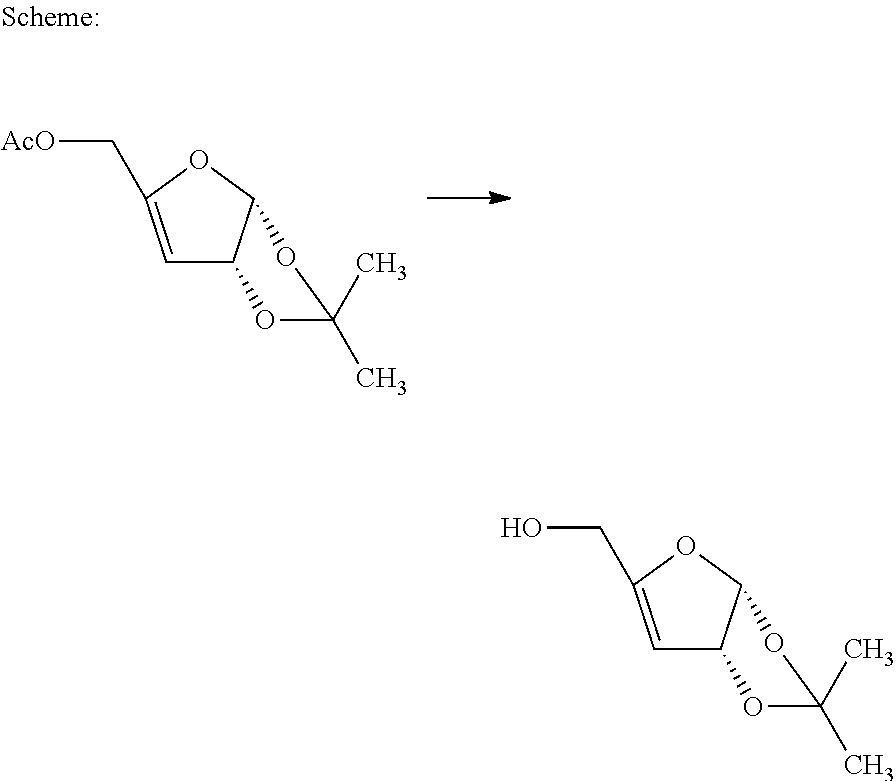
C(C1=CC2C(OC(C)(C)O2)O1)O.[AcO]CC1=CC2C(OC(C)(C)O2)O1
